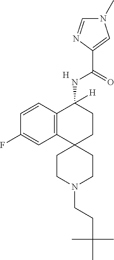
[H].C12=C(C=CC(F)=C1)C(NC(C1=CN(C)C=N1)=O)([H])CCC21CCN(CCC(C)(C)C)CC1
